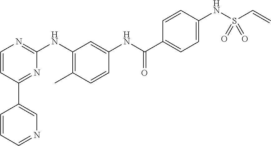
C1(C2=CN=CC=C2)=NC(NC2=C(C)C=CC(NC(C3=CC=C(NS(C=C)(=O)=O)C=C3)=O)=C2)=NC=C1
